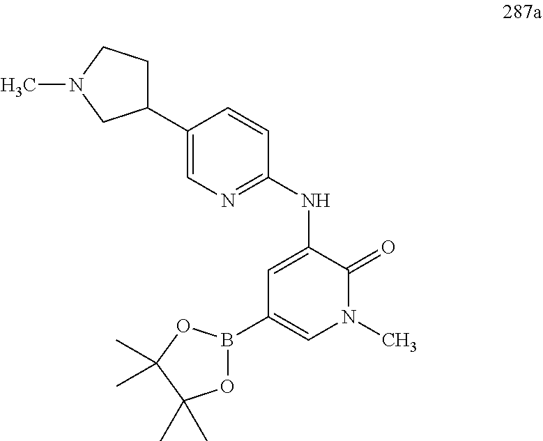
C1=C(NC2=NC=C(C3CCN(C)C3)C=C2)C(=O)N(C)C=C1B1OC(C)(C)C(C)(C)O1
